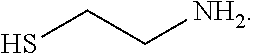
SCC[NH2]
